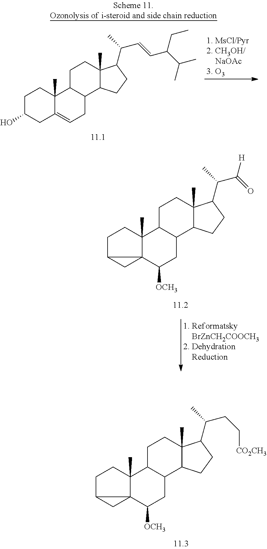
C1C(O)CC2=CCC3C(C2(C)C1)CCC1(C)C3CCC1C(C=CC(C(C)C)CC)C.C1C2CC23C(C)(C1)C1C(CC3[OCH3])C2C(C)(CC1)C(C(C)C(=O)[H])CC2.C1C2CC23C(C)(C1)C1C(CC3[OCH3])C2C(C)(CC1)C(C(C)CC[CO2CH3])CC2
